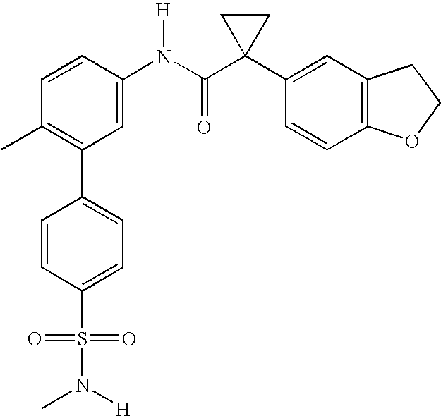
C1(N(C(C2(C3=CC4=C(C=C3)OCC4)CC2)=O)[H])=CC(C2=CC=C(S(=O)(=O)N([H])C)C=C2)=C(C)C=C1
